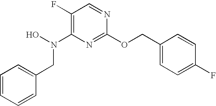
C1(F)=C(N(O)CC2=CC=CC=C2)N=C(OCC2=CC=C(F)C=C2)N=C1
